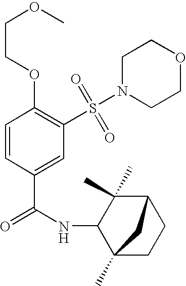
C1=CC(C(=O)NC2C3(C)CCC(C2(C)C)C3)=CC(S(N2CCOCC2)(=O)=O)=C1OCCOC
